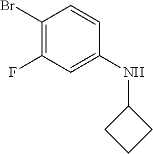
C1(Br)=C(F)C=C(NC2CCC2)C=C1
